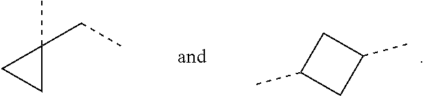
C1(C)(CC)CC1.CC1CC(C)C1
